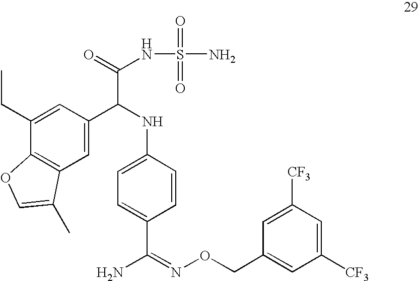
C12=C(C=C(C(NC3=CC=C(C(=NOCC4=CC([CF3])=CC([CF3])=C4)N)C=C3)C(=O)NS(=O)(=O)N)C=C1CC)C(C)=CO2
